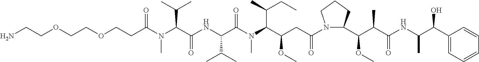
O(CCOCCC(N(C(C(NC(C(N(C(C(CC(N1C(C(C(C(NC(C(C2=CC=CC=C2)O)C)=O)C)OC)CCC1)=O)OC)C(C)CC)C)=O)C(C)C)=O)C(C)C)C)=O)CCN
